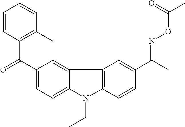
C1=CC(C(C2=CC=C3C(=C2)C2=C(C=CC(C(=NOC(=O)C)C)=C2)N3CC)=O)=C(C)C=C1
